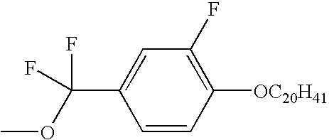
C1=CC([OC20H41])=C(F)C=C1C(OC)(F)F
